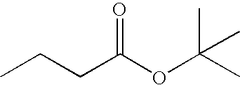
C(CC(OC(C)(C)C)=O)C
